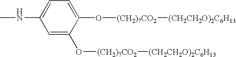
C1=C(NC)C=C(O[(CH2)7CO2][(CH2CH2O)2C6H13])C(O[(CH2)7CO2][(CH2CH2O)2C6H13])=C1
